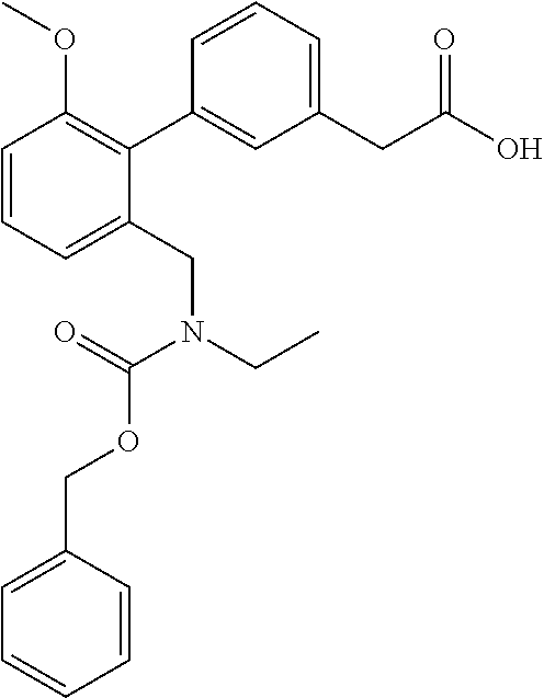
C1=CC=C(CN(CC)C(OCC2=CC=CC=C2)=O)C(C2=CC(CC(O)=O)=CC=C2)=C1OC
